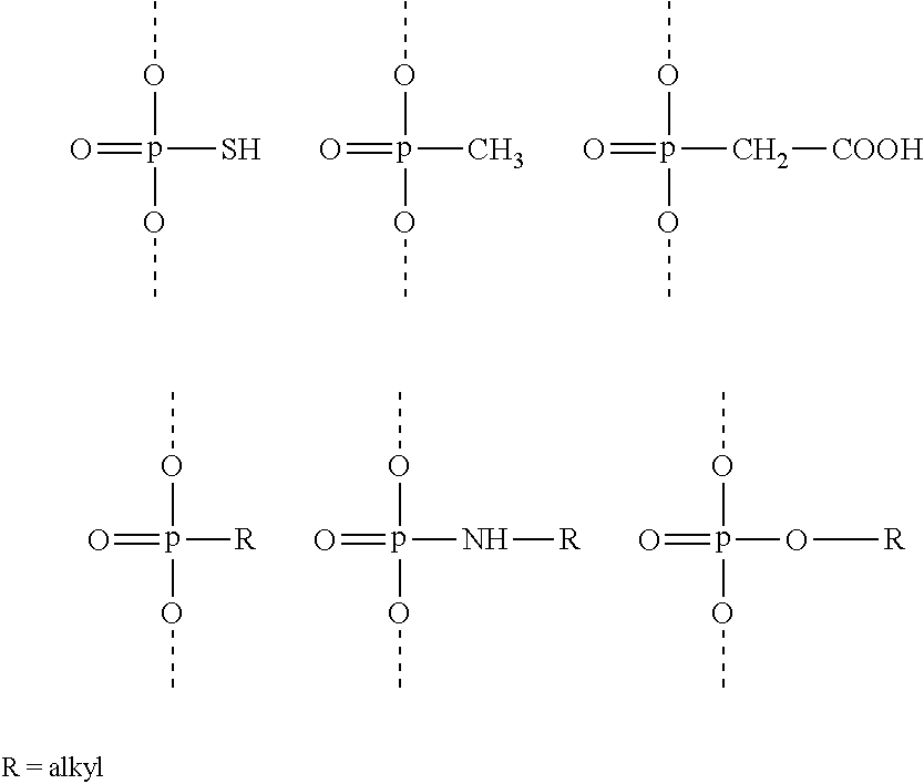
O=p(S)(OC)OC.O=p(C)(OC)OC.O=p(C[COOH])(OC)OC.O=p([R])(OC)OC.O=p(N[R])(OC)OC.O=p(O[R])(OC)OC
